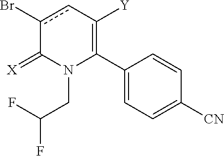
C1(C2=C([Y])cc(Br)C(=[X])N2CC(F)F)=CC=C([CN])C=C1
